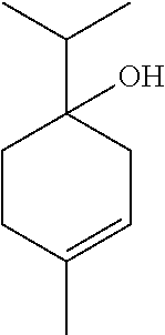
C1CC(C)=CCC1(C(C)C)O
